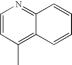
C1=CC(C)=C2C(=N1)C=CC=C2
